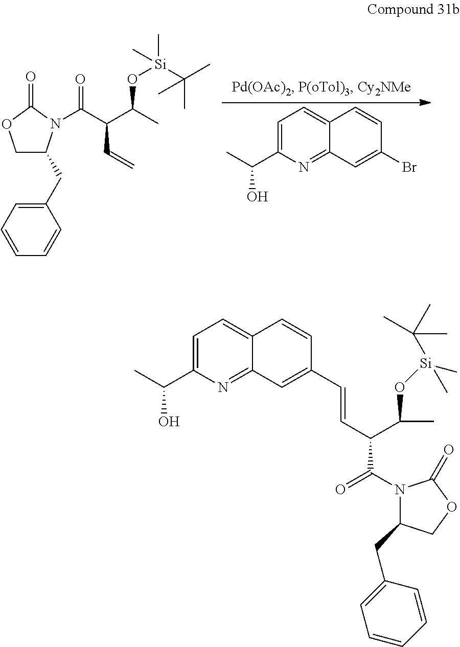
C1=C(C(O)C)N=C2C(=C1)C=CC(Br)=C2.C1C(CC2=CC=CC=C2)N(C(C(C(C)O[Si](C(C)(C)C)(C)C)C=C)=O)C(=O)O1.C1=C(C(O)C)N=C2C(=C1)C=CC(C=CC(C(C)O[Si](C(C)(C)C)(C)C)C(=O)N1C(CC3=CC=CC=C3)COC1=O)=C2
